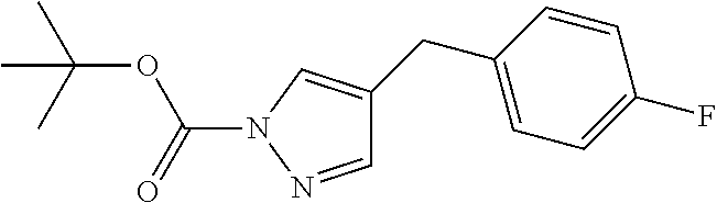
C1=NN(C(=O)OC(C)(C)C)C=C1CC1=CC=C(F)C=C1
